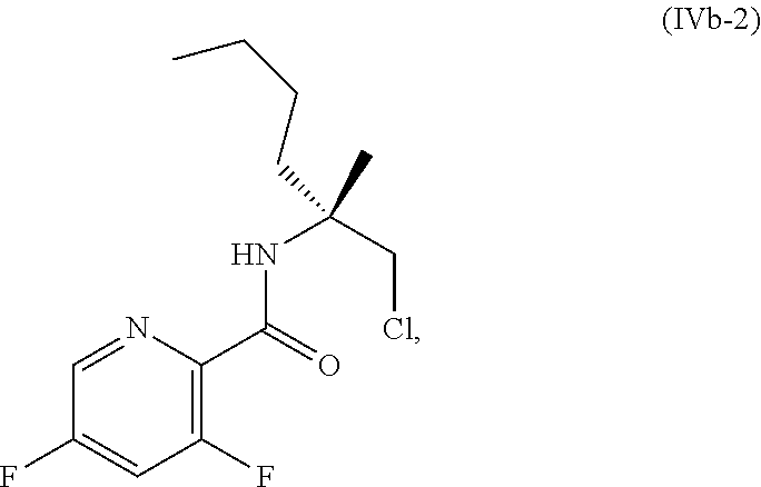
C1(F)=CC(F)=C(C(NC(CCl)(C)CCCC)=O)N=C1
